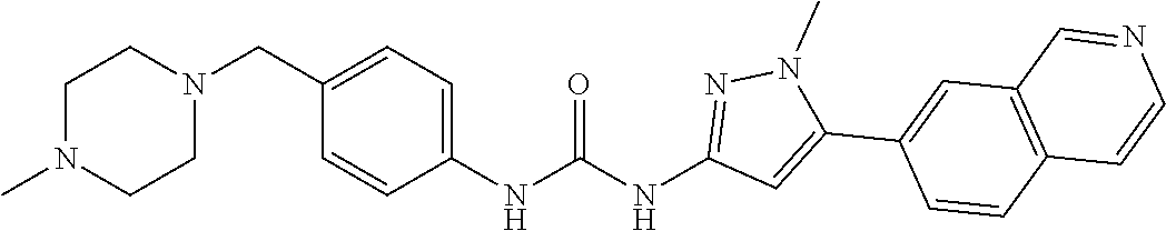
C1(CN2CCN(C)CC2)=CC=C(NC(NC2=NN(C)C(C3=CC4=C(C=C3)C=CN=C4)=C2)=O)C=C1
